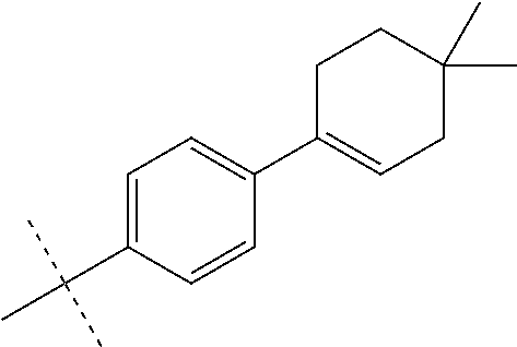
C1(C2=CCC(C)(C)CC2)=CC=C(C(C)(C)C)C=C1
